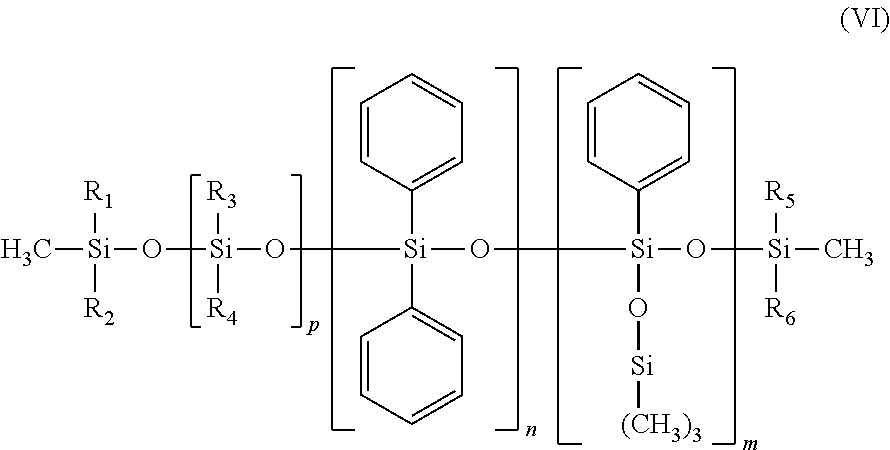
C[Si]([R1])([R2])O[Si](O[Si](O[Si](O[Si](C)([R6])[R5])(C1=CC=CC=C1)O[Si][(CH3)3])(C1=CC=CC=C1)C1=CC=CC=C1)([R3])[R4]
